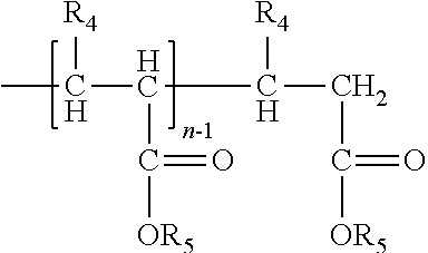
CC(C(C(CC([OR5])=O)[R4])C(=O)[OR5])[R4]
